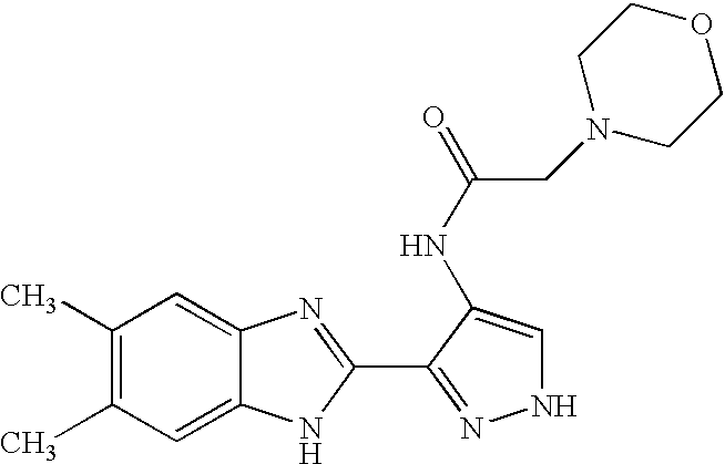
C1(C)=C(C)C=C2C(=C1)N=C(C1=NNC=C1NC(=O)CN1CCOCC1)N2
